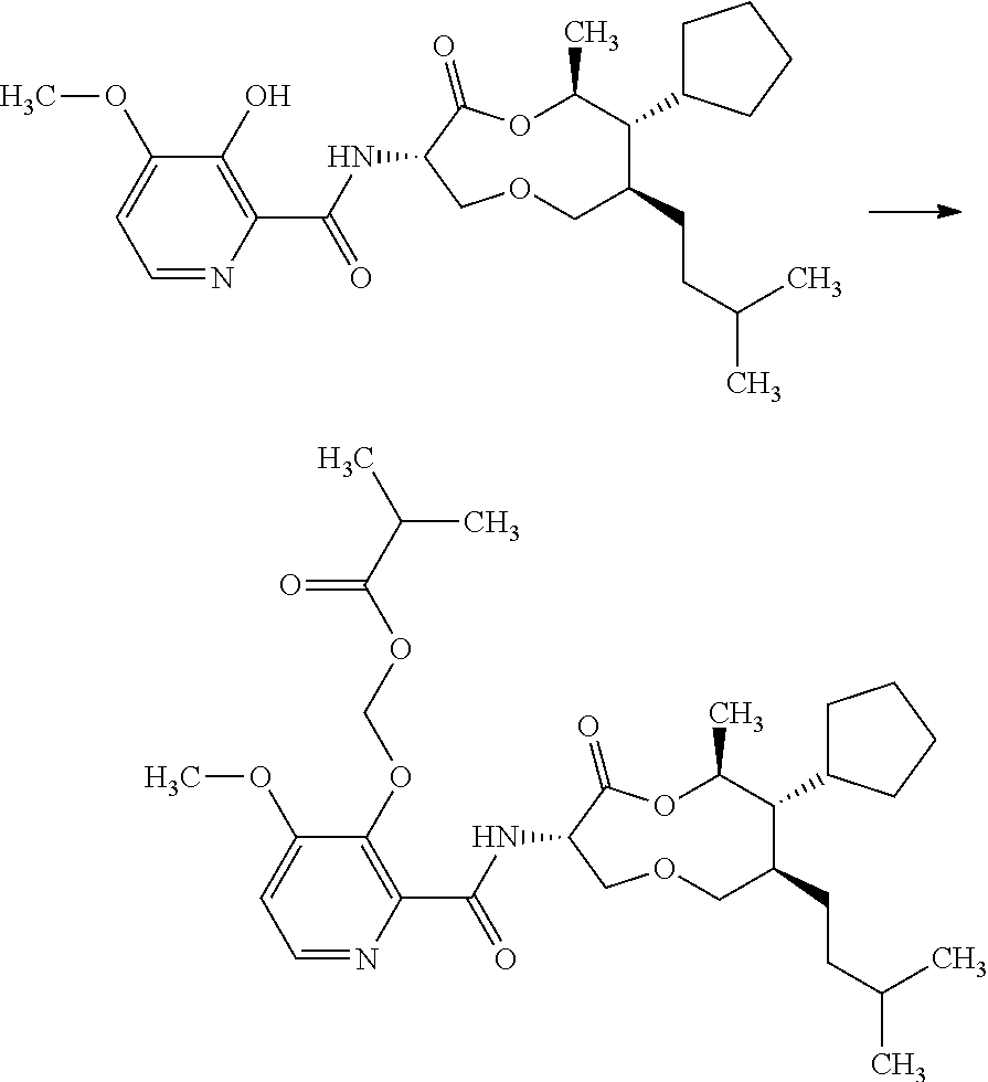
C(CCC1COCC(NC(=O)C2=C(O)C(OC)=CC=N2)C(=O)OC(C)C1C1CCCC1)(C)C.C(CCC1COCC(NC(=O)C2=C(OCOC(C(C)C)=O)C(OC)=CC=N2)C(=O)OC(C)C1C1CCCC1)(C)C
